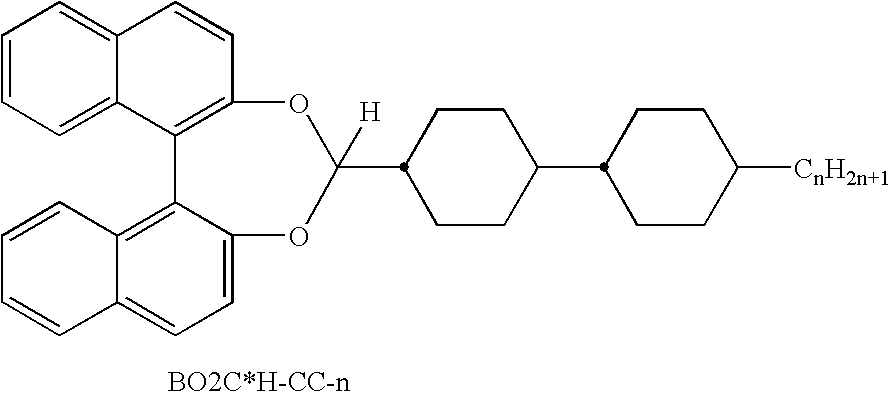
C1=CC=C2C(=C1)C=CC1=C2C2=C3C(=CC=C2OC([H])(C2CCC(C4CCC([CnH2n+1])CC4)CC2)O1)C=CC=C3
